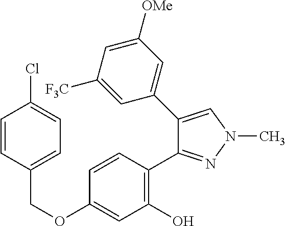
C(OC1=CC(O)=C(C2=NN(C)C=C2C2=CC([OMe])=CC([F3C])=C2)C=C1)C1=CC=C(Cl)C=C1
